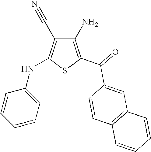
C1(N)=C(C(=O)C2=CC3=C(C=C2)C=CC=C3)SC(NC2=CC=CC=C2)=C1C#N
